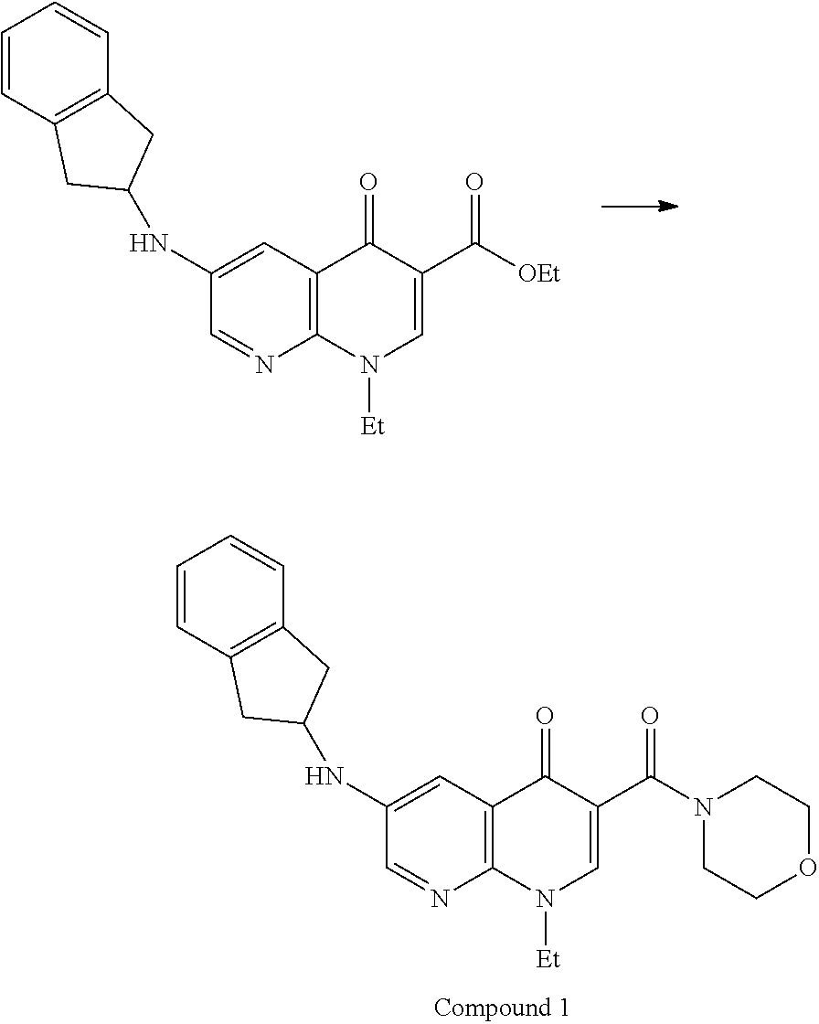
C1=CC2=C(C=C1)CC(NC1=CC3=C(N=C1)N([Et])C=C(C([OEt])=O)C3=O)C2.C1=CC2=C(C=C1)CC(NC1=CC3=C(N=C1)N([Et])C=C(C(N1CCOCC1)=O)C3=O)C2
